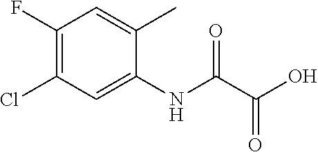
C1(NC(C(O)=O)=O)=CC(Cl)=C(F)C=C1C
